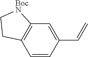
C1=C(C=C)C=CC2=C1[BocN]CC2
